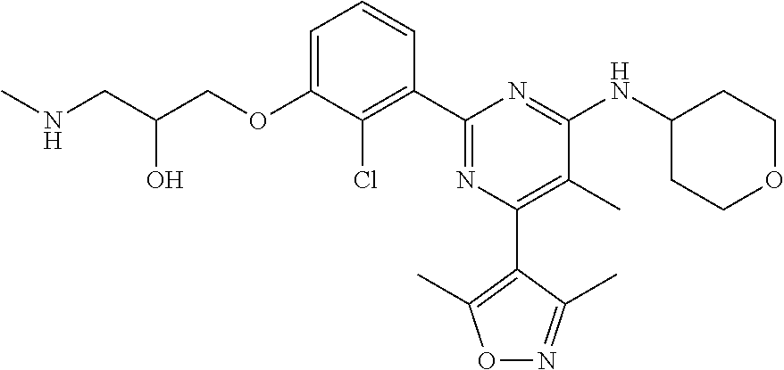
C1=C(OCC(CNC)O)C(Cl)=C(C2=NC(C3=C(C)ON=C3C)=C(C)C(NC3CCOCC3)=N2)C=C1
